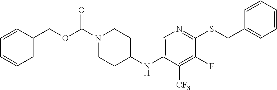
C1=C(COC(N2CCC(NC3=CN=C(SCC4=CC=CC=C4)C(F)=C3[CF3])CC2)=O)C=CC=C1
